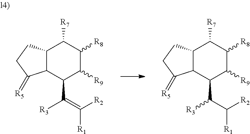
C12C(CCC1=[R5])C([R7])C([R8])C([R9])C2C([R3])=C([R1])[R2].C12C(CCC1=[R5])C([R7])C([R8])C([R9])C2C([R3])C([R1])[R2]
